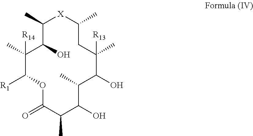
C1(C)C(O)C(C)([R14])C([R1])OC(=O)C(C)C(O)C(C)C(O)C(C)([R13])CC(C)[X]1
